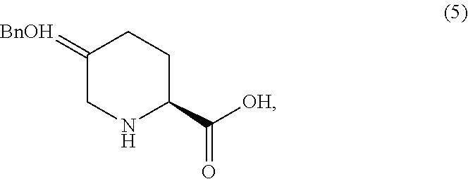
C1(=[BnOH])CNC(C([OH])=O)CC1
